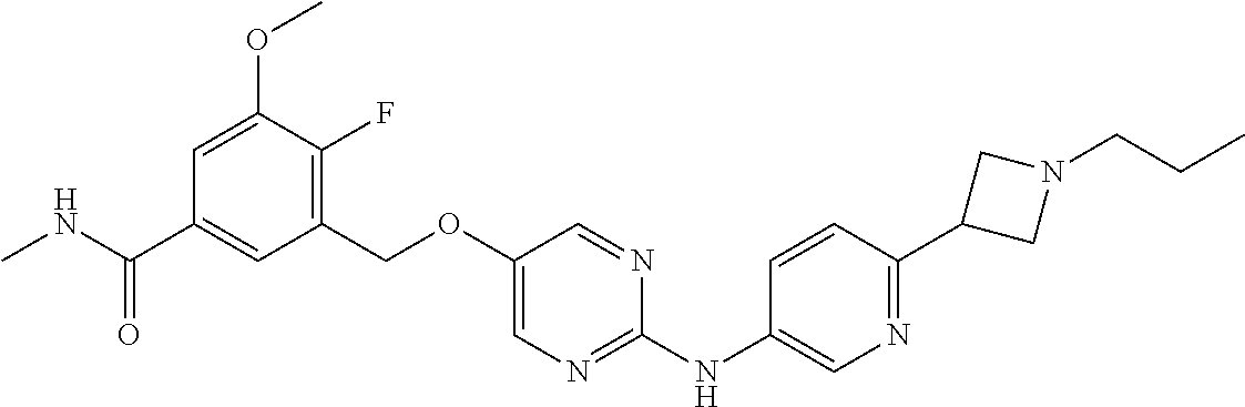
C1(COC2=CN=C(NC3=CN=C(C4CN(CCC)C4)C=C3)N=C2)=C(F)C(OC)=CC(C(NC)=O)=C1
